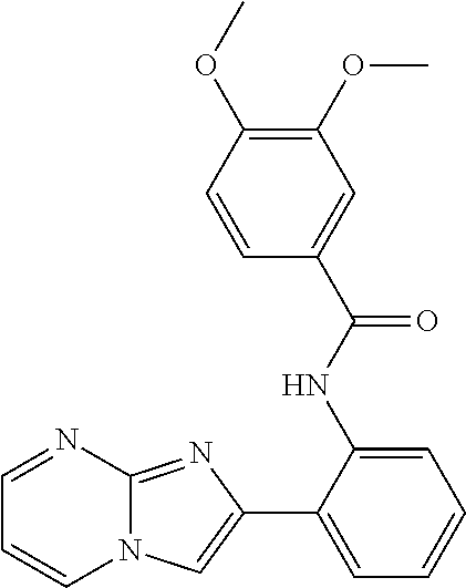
C1(C2=CC=CC=C2NC(C2=CC(OC)=C(OC)C=C2)=O)=CN2C(=N1)N=CC=C2
